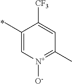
C1(C)=C[N+]([O-])=C(C)C=C1[CF3]
